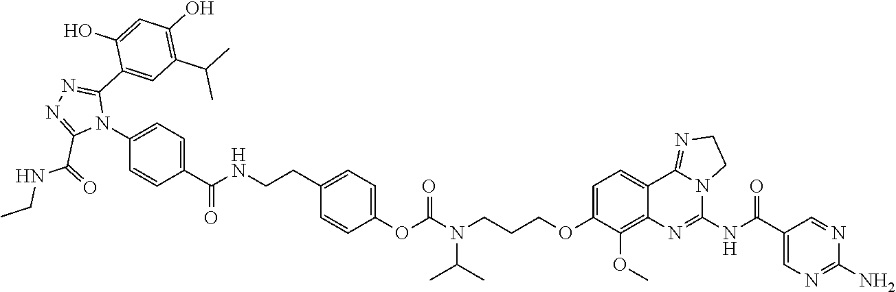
C1=C(N2C(C3=CC(C(C)C)=C(O)C=C3O)=NN=C2C(NCC)=O)C=CC(C(NCCC2=CC=C(OC(N(CCCOC3=CC=C4C5=NCCN5C(NC(C5=CN=C(N)N=C5)=O)=NC4=C3OC)C(C)C)=O)C=C2)=O)=C1
